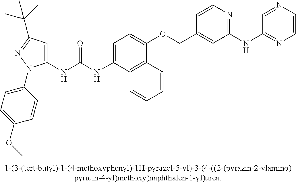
C1(NC(NC2=CC=C(OCC3=CC(NC4=NC=CN=C4)=NC=C3)C3=C2C=CC=C3)=O)=CC(C(C)(C)C)=NN1C1=CC=C(OC)C=C1
